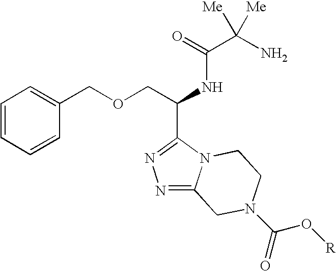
C1=CC=CC(COCC(NC(C(N)([Me])[Me])=O)C2=NN=C3N2CCN(C(O[R])=O)C3)=C1
